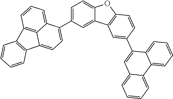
C12=CC=C(C3=CC=C4C5=C(C=CC=C53)C3=C4C=CC=C3)C=C1C1=C(O2)C=CC(C2=CC3=CC=CC=C3C3=CC=CC=C23)=C1
